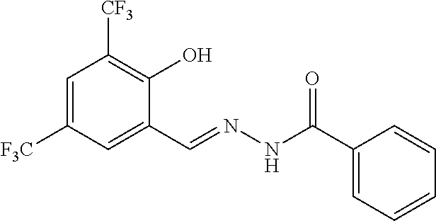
C1=C([F3C])C=C(C=NNC(C2=CC=CC=C2)=O)C(O)=C1[CF3]
